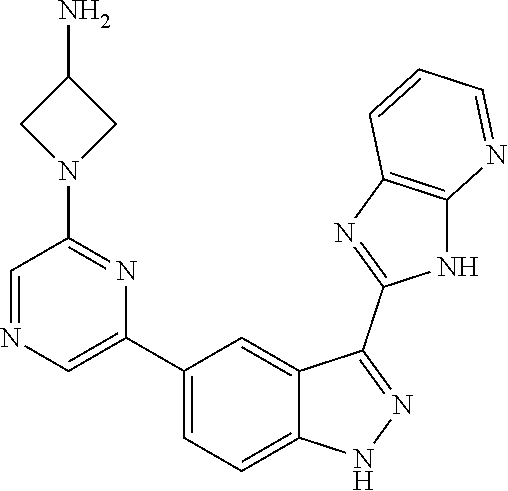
C1(C2=CC=C3C(=C2)C(C2=NC4=C(N2)N=CC=C4)=NN3)=CN=CC(N2CC(N)C2)=N1
